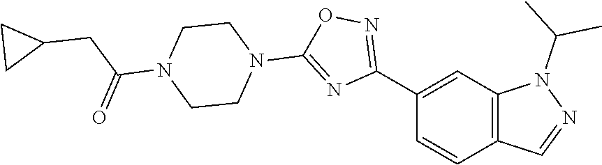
C1(C2=NOC(N3CCN(C(=O)CC4CC4)CC3)=N2)=CC2=C(C=C1)C=NN2C(C)C
